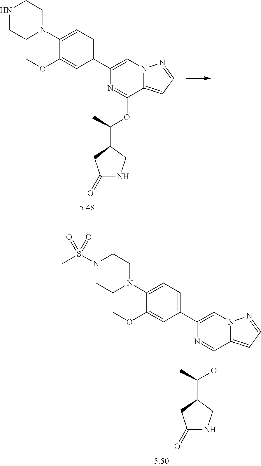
C1(C2=CN3C(=CC=N3)C(OC(C)C3CC(=O)NC3)=N2)=CC=C(N2CCNCC2)C(OC)=C1.C1(C2=CN3C(=CC=N3)C(OC(C)C3CC(=O)NC3)=N2)=CC=C(N2CCN(S(C)(=O)=O)CC2)C(OC)=C1
